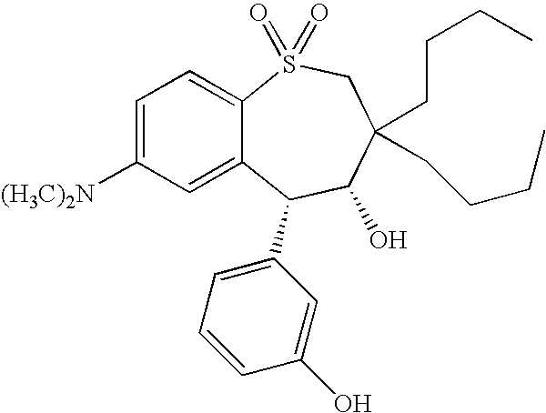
C1=C([(H3C)2N])C=C2C(=C1)S(=O)(=O)CC(CCCC)(CCCC)C(O)C2C1=CC=CC(O)=C1
